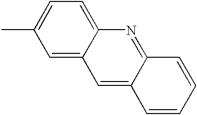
C1=C(C)C=C2C(=C1)N=C1C(=C2)C=CC=C1
